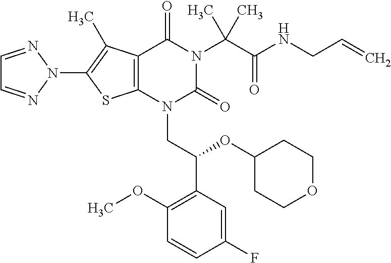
C12=C(C(C)=C(N3N=CC=N3)S1)C(=O)N(C(C(=O)NCC=C)(C)C)C(=O)N2CC(C1=C(OC)C=CC(F)=C1)OC1CCOCC1
